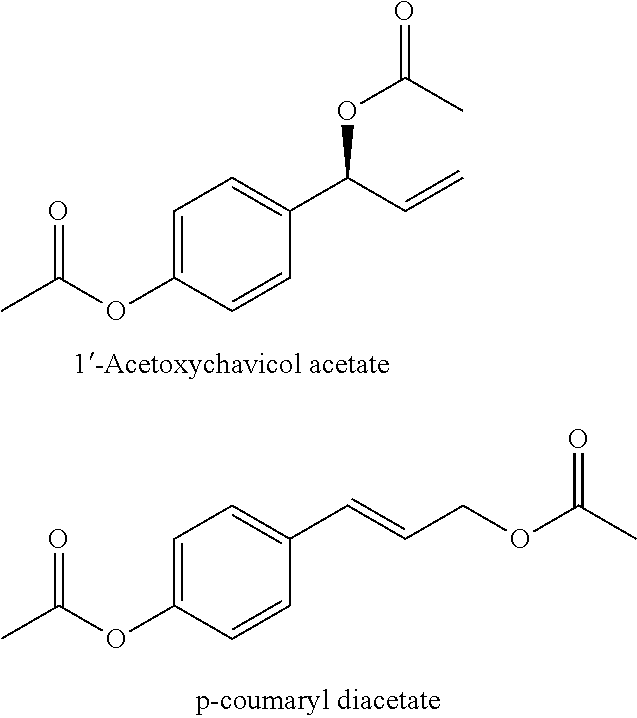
C1=C(OC(C)=O)C=CC(C(C=C)OC(C)=O)=C1.C1=C(OC(C)=O)C=CC(C=CCOC(C)=O)=C1
